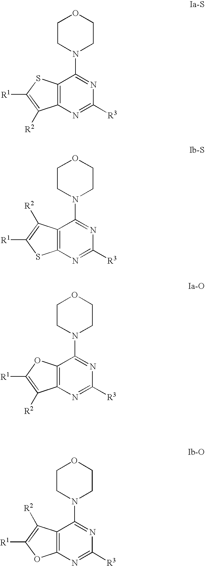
C12=C(N=C([R3])N=C1N1CCOCC1)C([R2])=C([R1])S2.C12=C(N=C([R3])N=C1N1CCOCC1)SC([R1])=C2[R2].C12=C(N=C([R3])N=C1N1CCOCC1)C([R2])=C([R1])O2.C12=C(N=C([R3])N=C1N1CCOCC1)OC([R1])=C2[R2]
